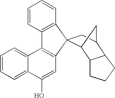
C1=CC2=C(C=C1)C1(C3=C2C2=CC=CC=C2C(O)=C3)C2C3C(C(C1)C2)CCC3
